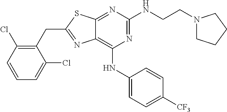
C1(CC2=NC3=C(NC4=CC=C([CF3])C=C4)N=C(NCCN4CCCC4)N=C3S2)=C(Cl)C=CC=C1Cl
